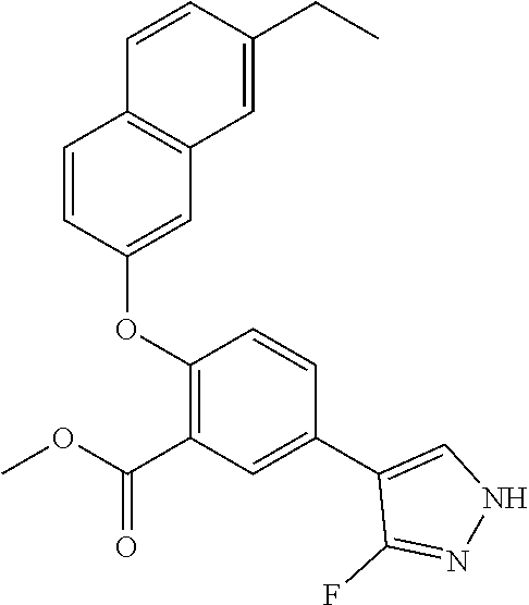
C1=CC(OC2=C(C(OC)=O)C=C(C3=CNN=C3F)C=C2)=CC2=C1C=CC(CC)=C2
